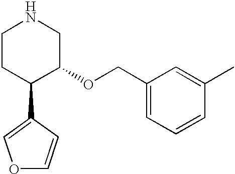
C1CC(C2=COC=C2)C(OCC2=CC=CC(C)=C2)CN1
